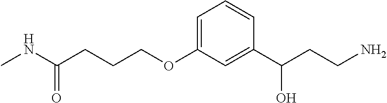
C1=C(OCCCC(NC)=O)C=C(C(CCN)O)C=C1
